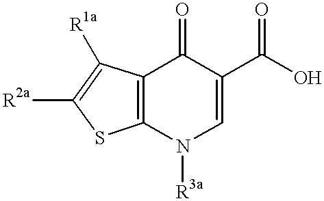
C12=C(SC([R2a])=C1[R1a])N([R3a])C=C(C(O)=O)C2=O
